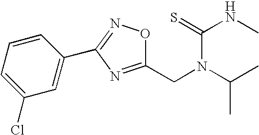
C1(CN(C(=S)NC)C(C)C)=NC(C2=CC(Cl)=CC=C2)=NO1
